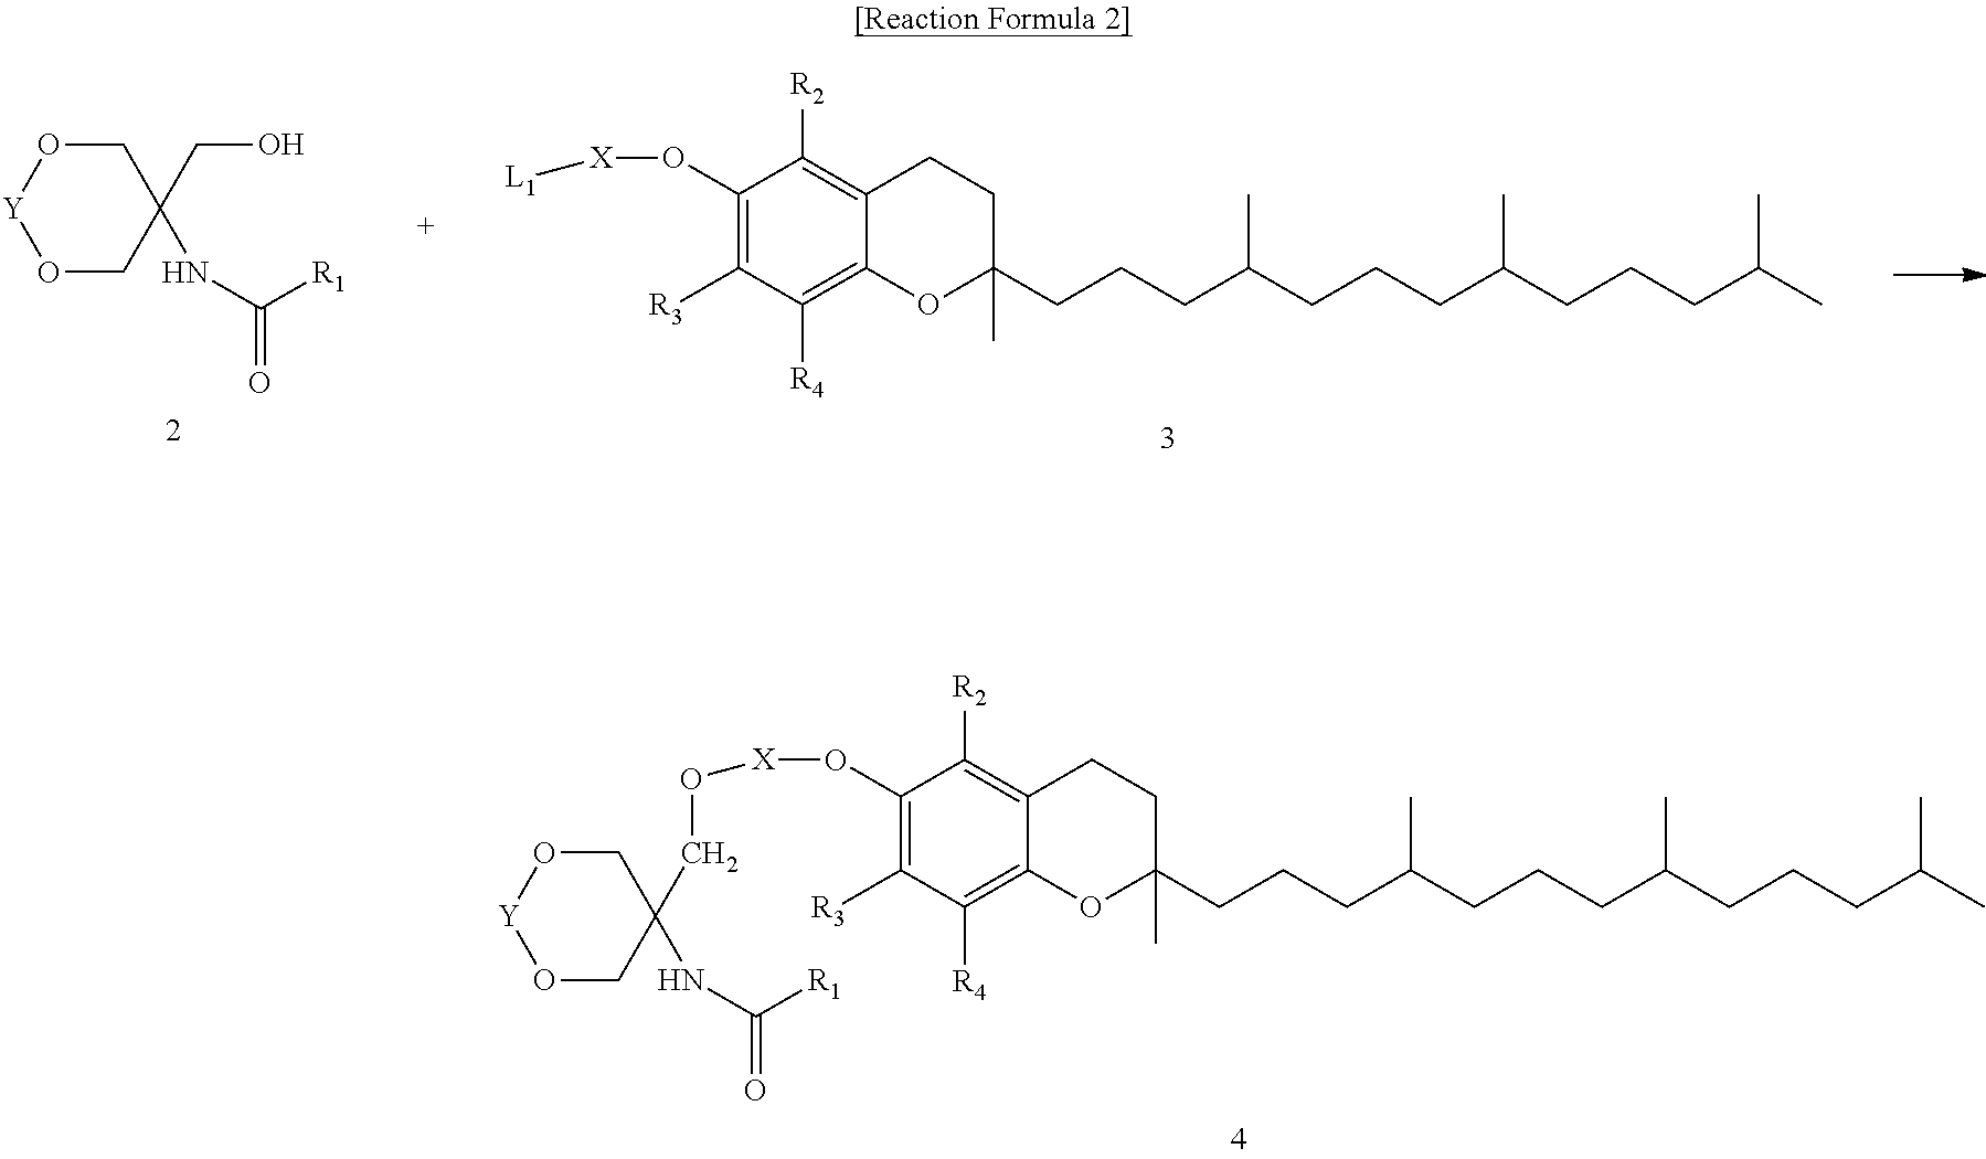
C1(O[X]OCC2(NC([R1])=O)CO[Y]OC2)=C([R3])C([R4])=C2C(=C1[R2])CCC(CCCC(CCCC(CCCC(C)C)C)C)(C)O2.C1O[Y]OCC1(CO)NC(=O)[R1].C1(O[X][L1])=C([R3])C([R4])=C2C(=C1[R2])CCC(CCCC(CCCC(CCCC(C)C)C)C)(C)O2
